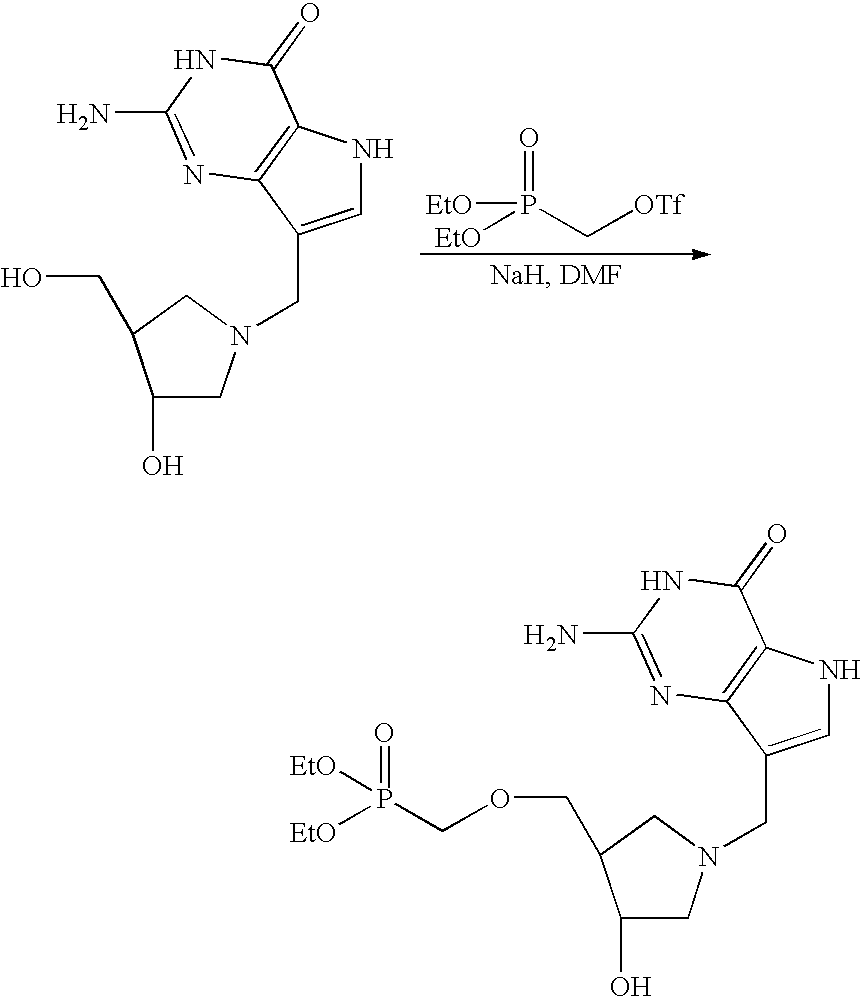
[EtO]P(=O)(C[OTf])[EtO].C1(O)CN(CC2=CNC3=C2N=C(N)NC3=O)CC1CO.C1(O)CN(CC2=CNC3=C2N=C(N)NC3=O)CC1COCP(=O)([EtO])[EtO]
